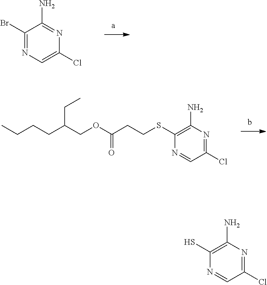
C1(Br)=NC=C(Cl)N=C1N.N1=C(Cl)C=NC(SCCC(OCC(CCCC)CC)=O)=C1N.N1=C(Cl)C=NC(S)=C1N
